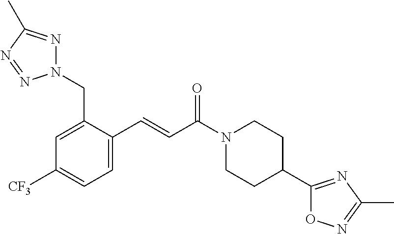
C1(C=CC(N2CCC(C3=NC(C)=NO3)CC2)=O)=CC=C([CF3])C=C1CN1N=C(C)N=N1
